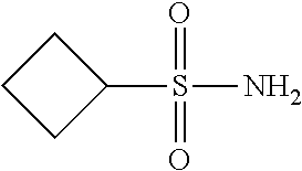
NS(C1CCC1)(=O)=O
